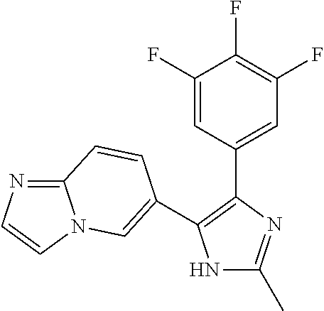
N1C(C)=NC(C2=CC(F)=C(F)C(F)=C2)=C1C1=CN2C(=NC=C2)C=C1
